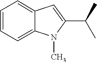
C1=CC=C2C(=C1)N(C)C(C(C)C)=C2
